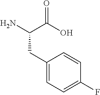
NC(C(O)=O)CC1=CC=C(F)C=C1
